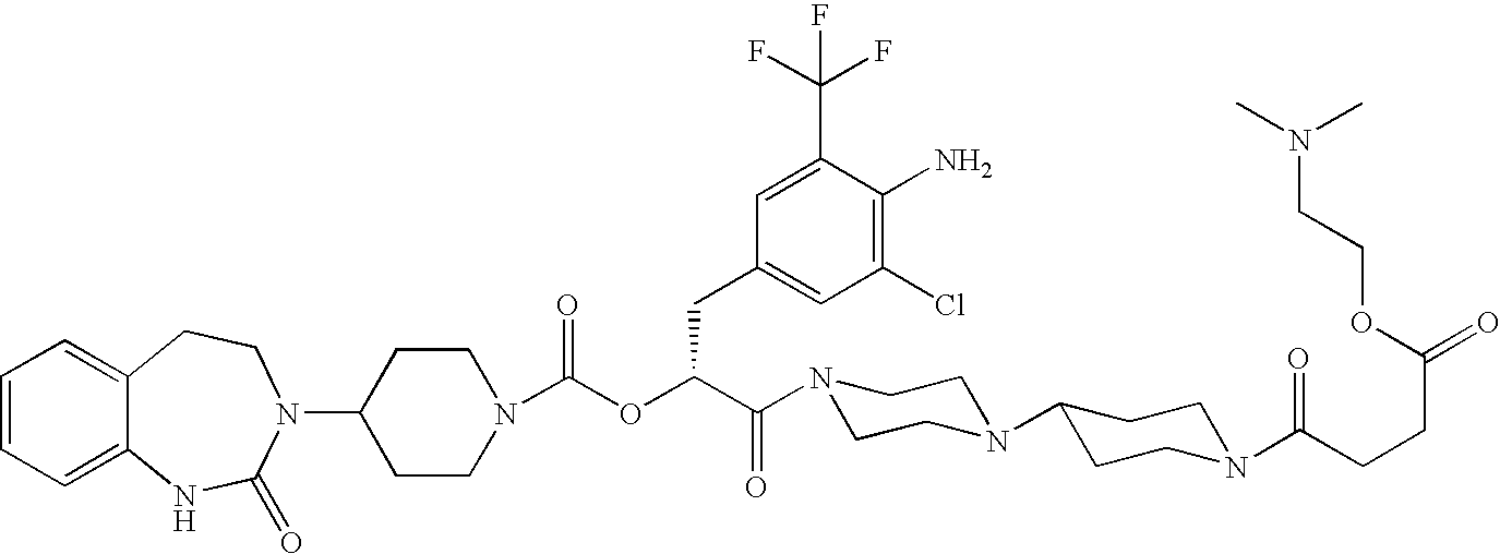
C1=CC=C2C(=C1)CCN(C1CCN(C(OC(C(N3CCN(C4CCN(C(CCC(=O)OCCN(C)C)=O)CC4)CC3)=O)CC3=CC(Cl)=C(N)C(C(F)(F)F)=C3)=O)CC1)C(=O)N2
